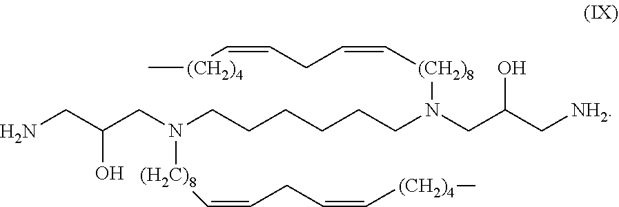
[(CH2)4](C=CCC=C[(CH2)8]N(CCCCCCN(CC(CN)O)[(H2C)8]C=CCC=C[(CH2)4]C)CC(C[NH2])O)C
